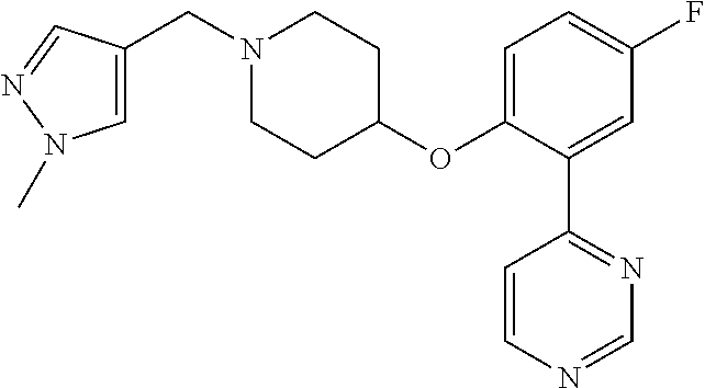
C1=C(CN2CCC(OC3=CC=C(F)C=C3C3=NC=NC=C3)CC2)C=NN1C
